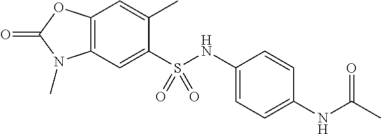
C1(C)=CC2=C(C=C1S(NC1=CC=C(NC(C)=O)C=C1)(=O)=O)N(C)C(=O)O2
